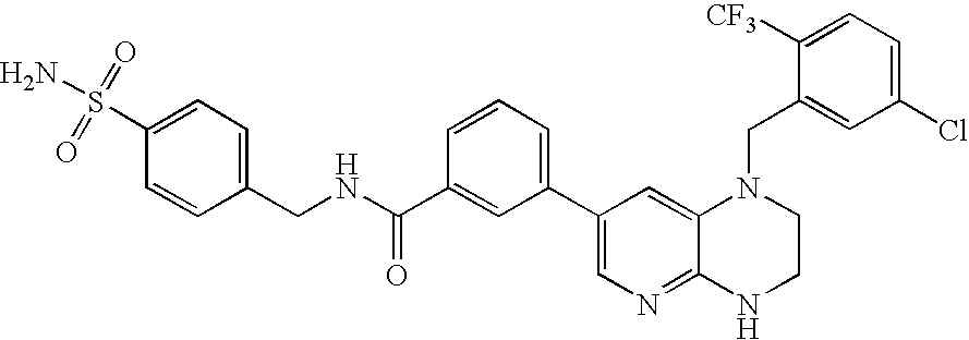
N(C(C1=CC(C2=CN=C3C(=C2)N(CC2=CC(Cl)=CC=C2[CF3])CCN3)=CC=C1)=O)CC1=CC=C(S(N)(=O)=O)C=C1
